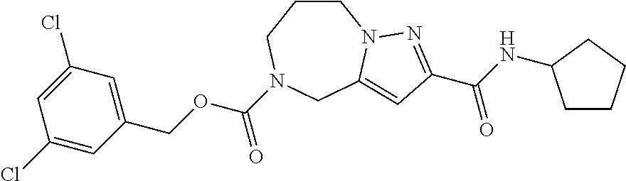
C1CCN(C(OCC2=CC(Cl)=CC(Cl)=C2)=O)CC2=CC(C(NC3CCCC3)=O)=NN12
